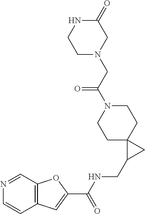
C1C2(CCN(C(CN3CC(=O)NCC3)=O)C1)C(CNC(C1=CC3=C(O1)C=NC=C3)=O)C2
